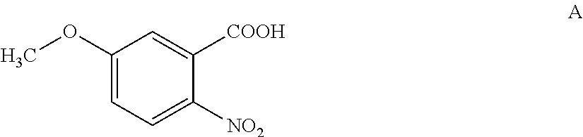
COC1=CC=C([NO2])C([COOH])=C1
